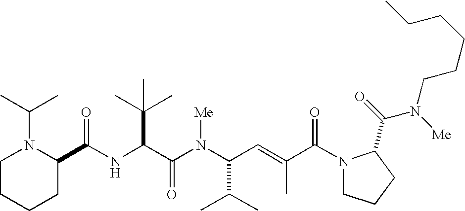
N(C(C(N(C(C(C)C)C=C(C)C(N1CCCC1C(=O)N(CCCCCC)[Me])=O)[Me])=O)C(C)(C)C)C(C1N(C(C)C)CCCC1)=O
